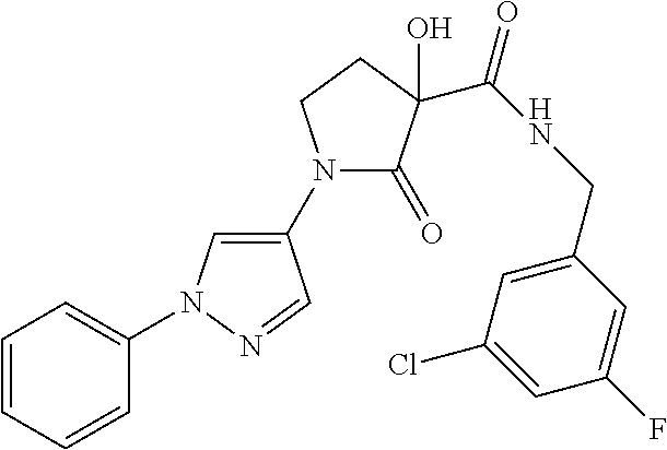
N1(C2=CN(C3=CC=CC=C3)N=C2)C(=O)C(C(=O)NCC2=CC(Cl)=CC(F)=C2)(O)CC1
